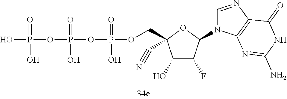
OP(OP(OP(OCC1(C#N)C(O)C(F)C(N2C=NC3=C2N=C(N)NC3=O)O1)(=O)O)(=O)O)(=O)O
